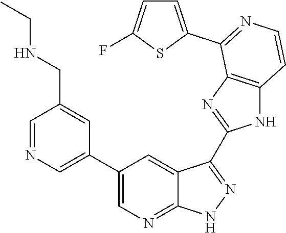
C1=NC=C(C2=CN=C3C(=C2)C(C2=NC4=C(N2)C=CN=C4C2=CC=C(F)S2)=NN3)C=C1CNCC
